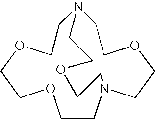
C1CN2CCOCCN(CCOCCO1)CCOCC2
